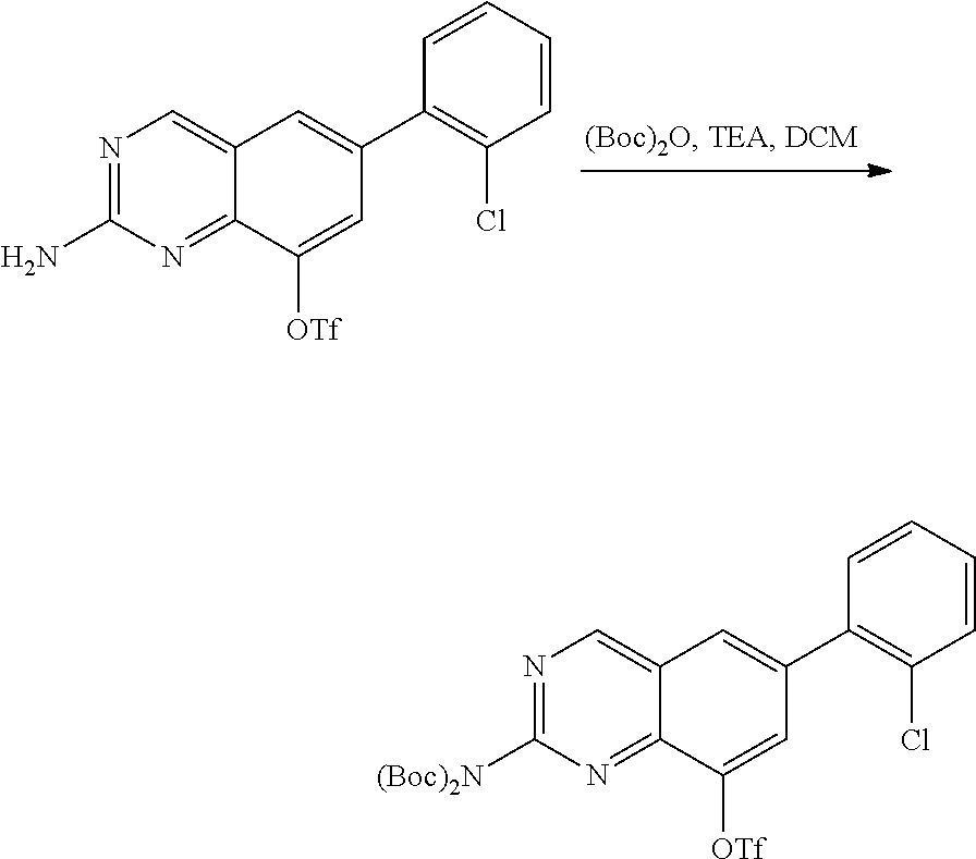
N1=C(N)N=C2C(=C1)C=C(C1=C(Cl)C=CC=C1)C=C2[OTf].N1=C([(Boc)2N])N=C2C(=C1)C=C(C1=C(Cl)C=CC=C1)C=C2[OTf]
